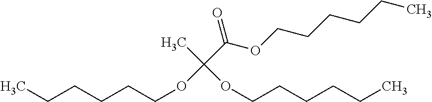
CCCCCCOC(C(OCCCCCC)=O)(C)OCCCCCC
